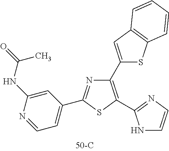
N1=C(C2=CC=NC(NC(=O)C)=C2)SC(C2=NC=CN2)=C1C1=CC2=C(S1)C=CC=C2
